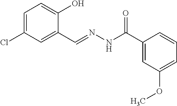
C1=C(Cl)C=C(C=NNC(C2=CC(OC)=CC=C2)=O)C(O)=C1
